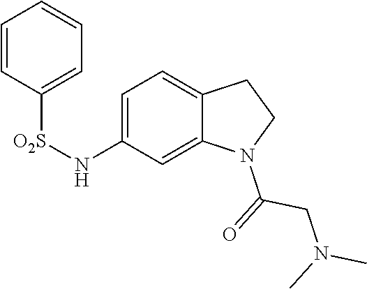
C12=CC(N[O2S]C3=CC=CC=C3)=CC=C1CCN2C(=O)CN(C)C
